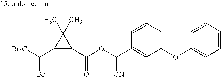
C1(C(OC(C2=CC(OC3=CC=CC=C3)=CC=C2)[CN])=O)C(C)(C)C1C([Br3C])Br
